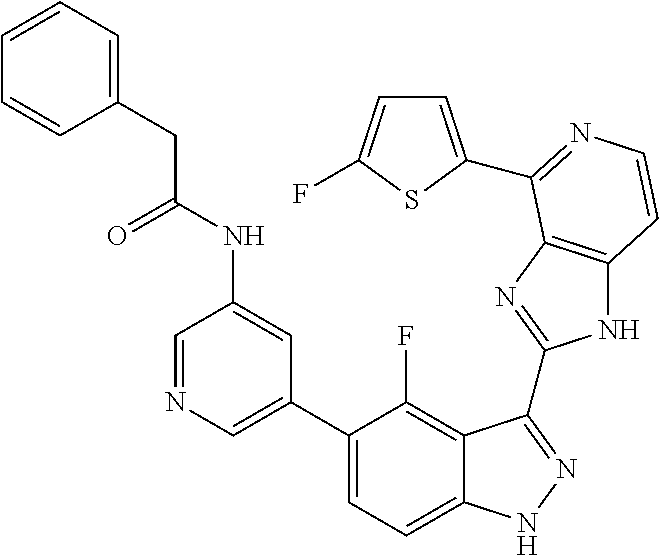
C1=C(C2=CC=C3C(=C2F)C(C2=NC4=C(N2)C=CN=C4C2=CC=C(F)S2)=NN3)C=C(NC(CC2=CC=CC=C2)=O)C=N1
